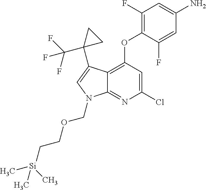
C12=C(OC3=C(F)C=C(N)C=C3F)C=C(Cl)N=C1N(COCC[Si](C)(C)C)C=C2C1(C(F)(F)F)CC1
